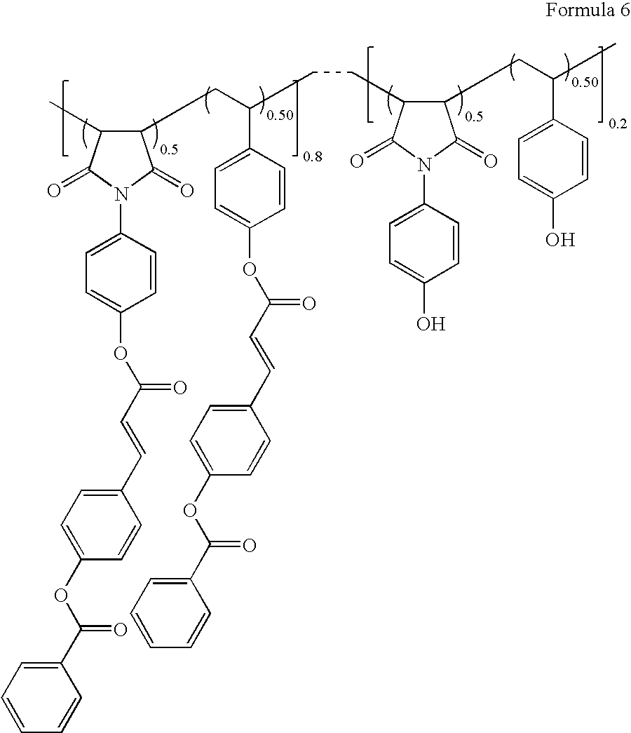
C1(CC(CCC2C(CC(C)C3=CC=C(O)C=C3)C(=O)N(C3=CC=C(O)C=C3)C2=O)C2=CC=C(OC(C=CC3=CC=C(OC(C4=CC=CC=C4)=O)C=C3)=O)C=C2)C(C)C(=O)N(C2=CC=C(OC(C=CC3=CC=C(OC(C4=CC=CC=C4)=O)C=C3)=O)C=C2)C1=O
